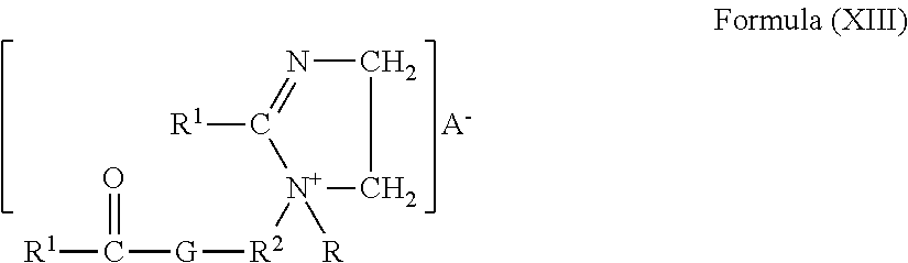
[N+]1([R])([R2][G]C(=O)[R1])CCN=C1[R1].[A-]
